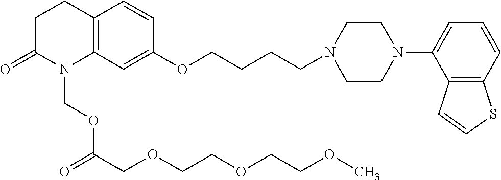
C12=C(C=C(OCCCCN3CCN(C4=CC=CC5=C4C=CS5)CC3)C=C1)N(COC(COCCOCCOC)=O)C(=O)CC2
